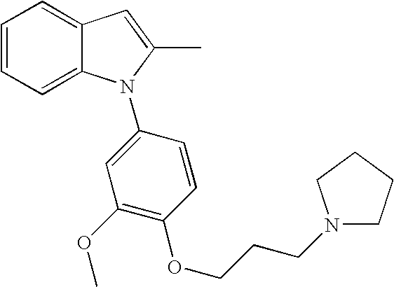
C1=CC=C2C(=C1)C=C(C)N2C1=CC(OC)=C(OCCCN2CCCC2)C=C1
